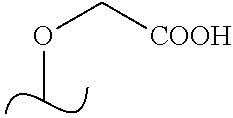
C(OC)[COOH]
